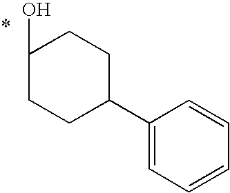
C1(O)CCC(C2=CC=CC=C2)CC1
